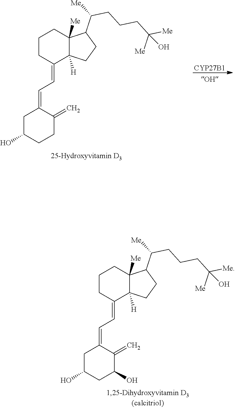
[CYP27B1].C1C(O)CCC(=C)C1=CC=C1C2([H])C([Me])(CCC1)C(C(CCCC([Me])([Me])O)[Me])CC2.C1C(O)CC(O)C(=C)C1=CC=C1C2([H])C([Me])(CCC1)C(C(CCCC([Me])([Me])O)[Me])CC2
